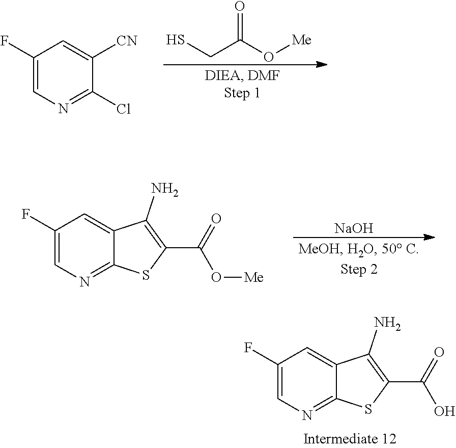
C1(F)=CN=C(Cl)C([CN])=C1.O=C(O[Me])CS.C1(F)=CN=C2C(=C1)C(N)=C(C(=O)O[Me])S2.[NaOH].C1(F)=CN=C2C(=C1)C(N)=C(C(=O)O)S2
